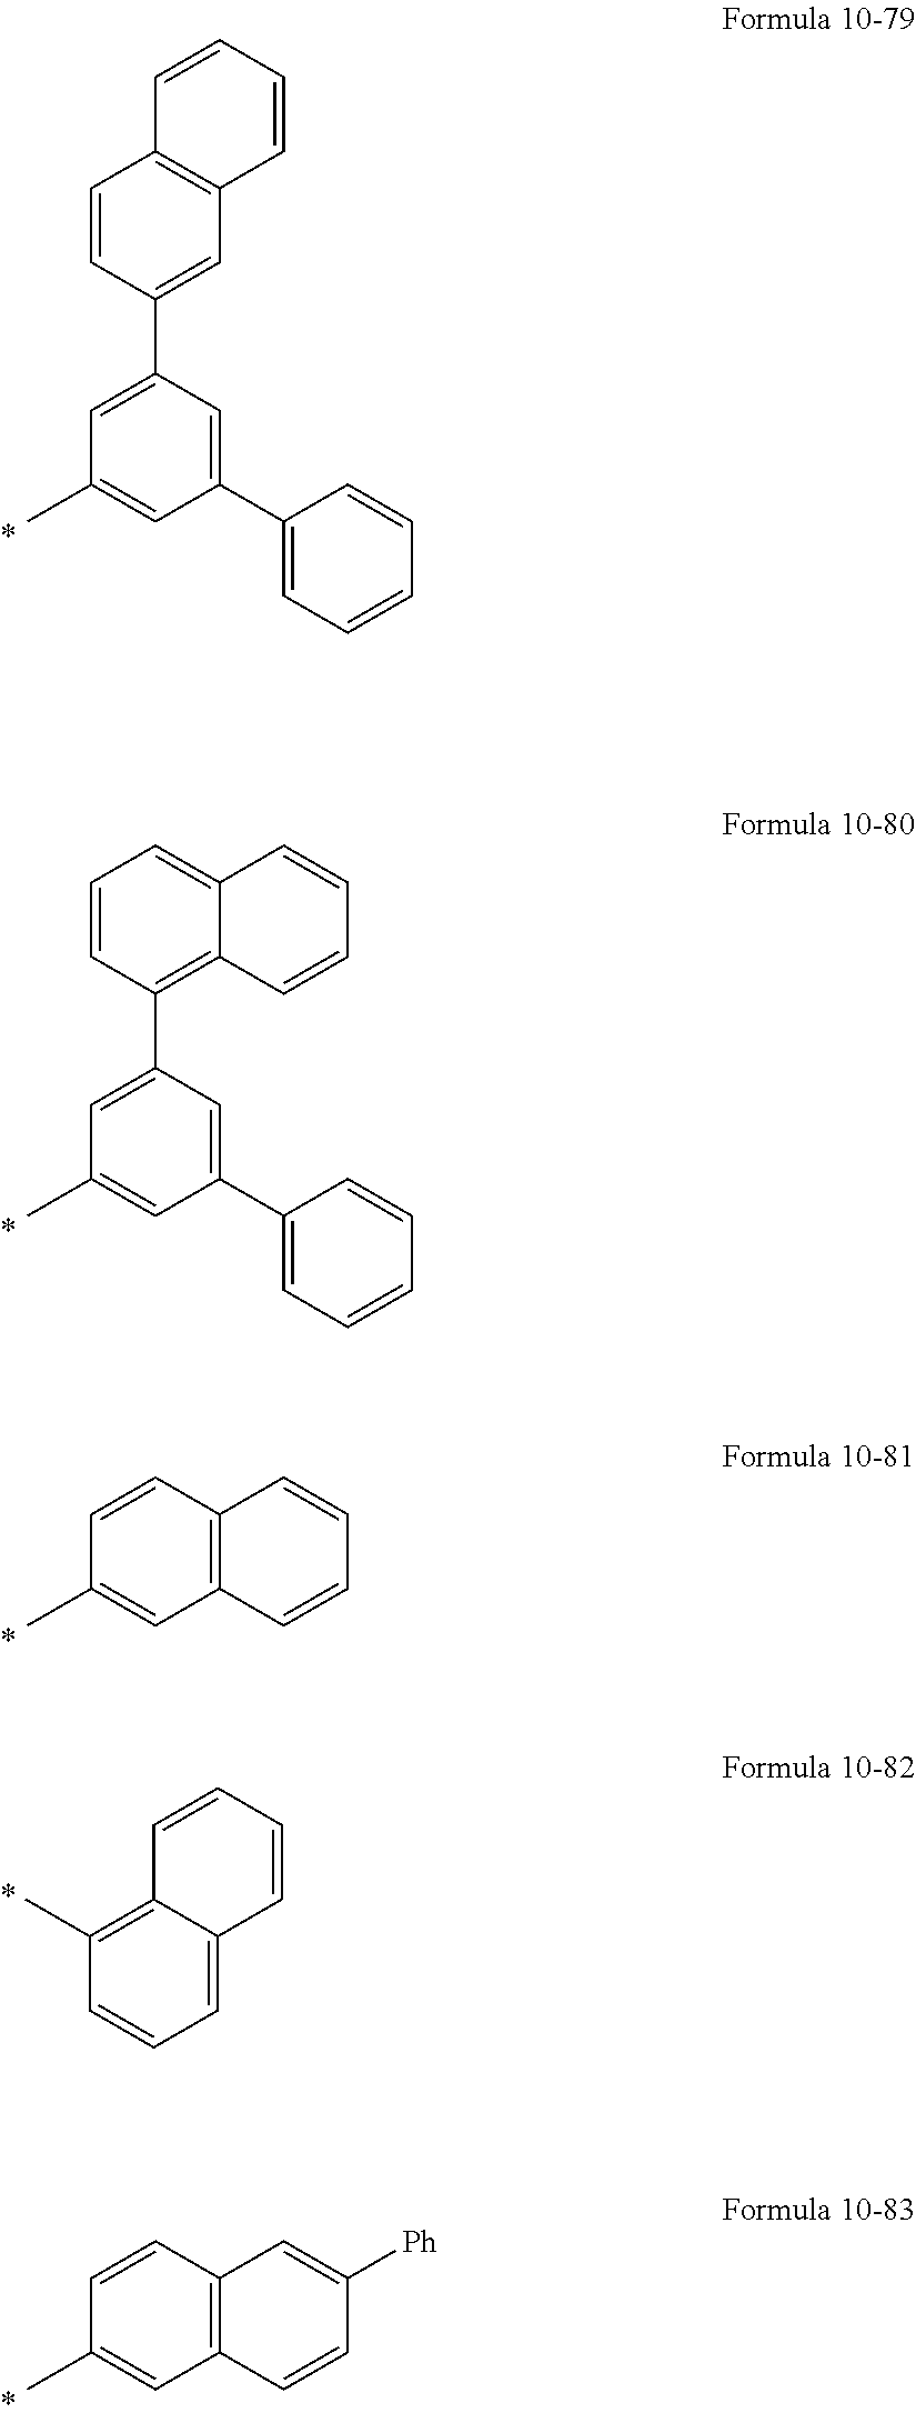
C1(C2=CC=CC=C2)=CC(C2=CC3=C(C=C2)C=CC=C3)=CC(C)=C1.C1(C2=CC=CC=C2)=CC(C2=C3C(=CC=C2)C=CC=C3)=CC(C)=C1.C12=C(C=CC(C)=C1)C=CC=C2.C1=C2C(=C(C)C=C1)C=CC=C2.C12=C(C=CC(C)=C1)C=C([Ph])C=C2
